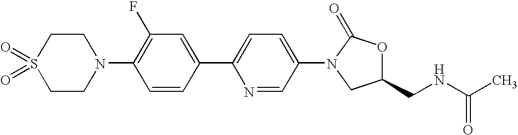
C1CN(C2=C(F)C=C(C3=CC=C(N4C(=O)OC(CNC(=O)C)C4)C=N3)C=C2)CCS1(=O)=O
